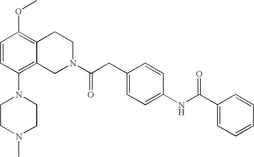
C1=CC(N2CCN(C)CC2)=C2C(=C1OC)CCN(C(CC1=CC=C(NC(C3=CC=CC=C3)=O)C=C1)=O)C2
